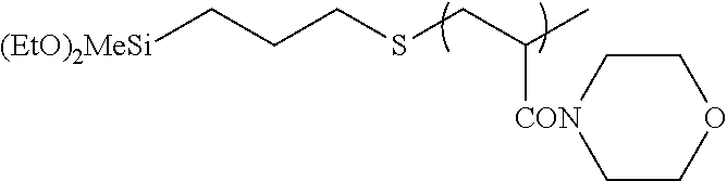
[(EtO)2MeSi]CCCSCC(C)[CON]1CCOCC1
